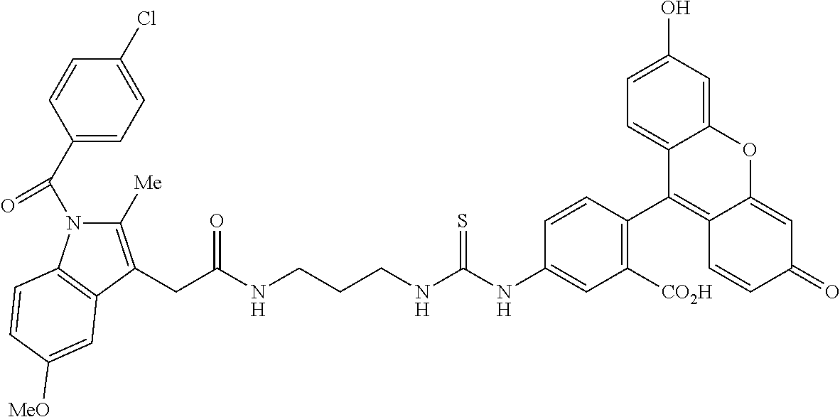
C1(C(N2C([Me])=C(CC(NCCCNC(NC3=CC([CO2H])=C(C4=C5C(=CC(=O)C=C5)OC5=CC(O)=CC=C45)C=C3)=S)=O)C3=C2C=CC([MeO])=C3)=O)=CC=C(Cl)C=C1
